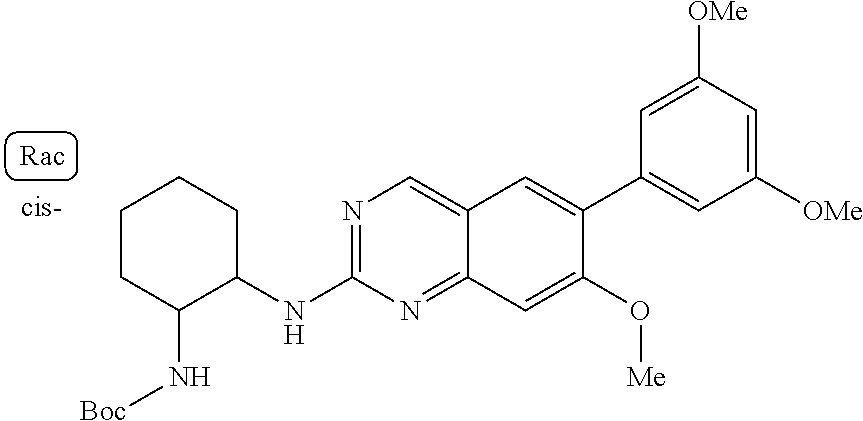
C1(NC2=NC=C3C(=N2)C=C(O[Me])C(C2=CC([OMe])=CC([OMe])=C2)=C3)CCCCC1N[Boc]
